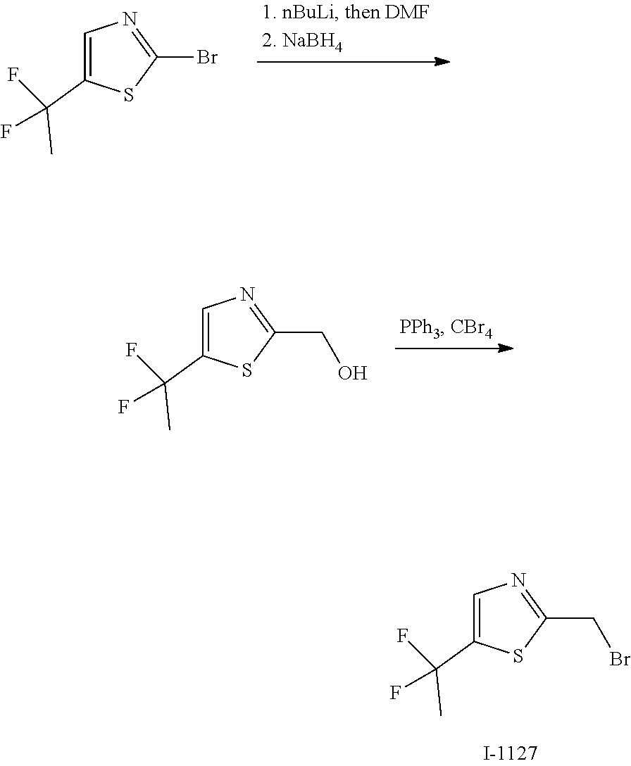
C1(Br)=NC=C(C(F)(C)F)S1.S1C(CO)=NC=C1C(C)(F)F.C1(CBr)=NC=C(C(F)(F)C)S1
